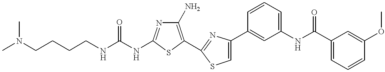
C(NC1=NC(N)=C(C2=NC(C3=CC(NC(C4=CC=CC(OC)=C4)=O)=CC=C3)=CS2)S1)(NCCCCN(C)C)=O
